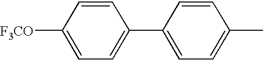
C1=C([F3CO])C=CC(C2=CC=C(C)C=C2)=C1
